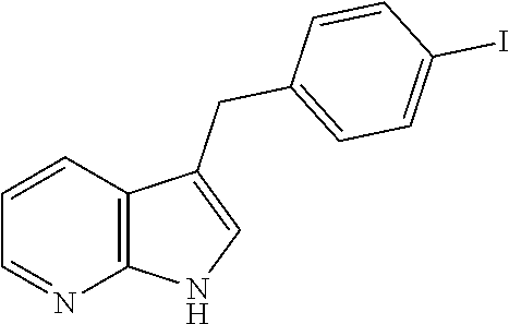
C1=CC2=C(N=C1)NC=C2CC1=CC=C(I)C=C1
